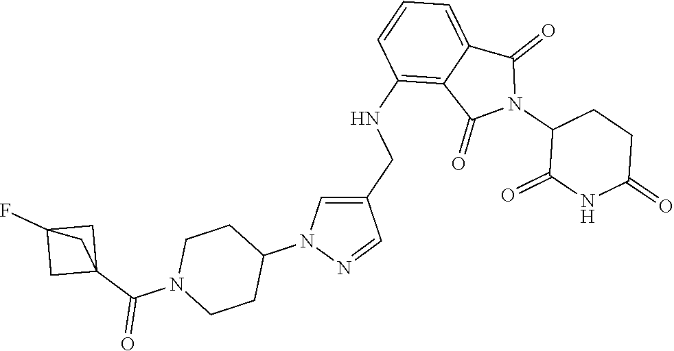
C1(NCC2=CN(C3CCN(C(C45CC(F)(C4)C5)=O)CC3)N=C2)=C2C(=CC=C1)C(=O)N(C1C(=O)NC(=O)CC1)C2=O
